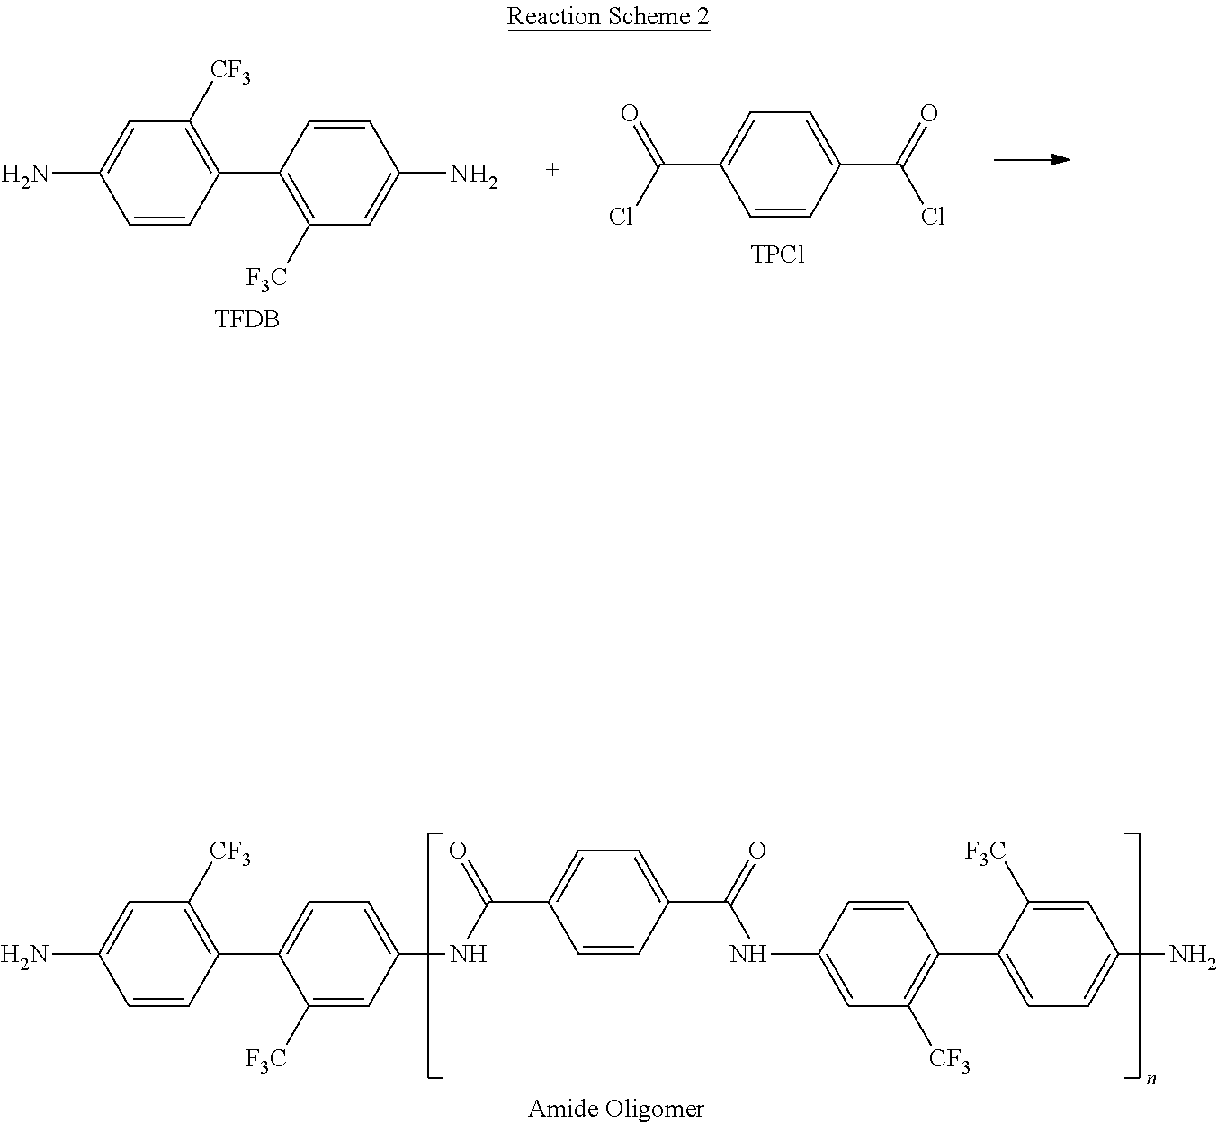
[Amide Oligomer].C1=CC(C2=CC=C(NC(C3=CC=C(C(=O)NC4=CC([CF3])=C(C5=CC=C(N)C=C5[F3C])C=C4)C=C3)=O)C=C2[F3C])=C([CF3])C=C1N.C1=CC(C2=C([F3C])C=C(N)C=C2)=C([CF3])C=C1N.[TFDB].C1=CC(C(=O)Cl)=CC=C1C(Cl)=O.[TPCl]
